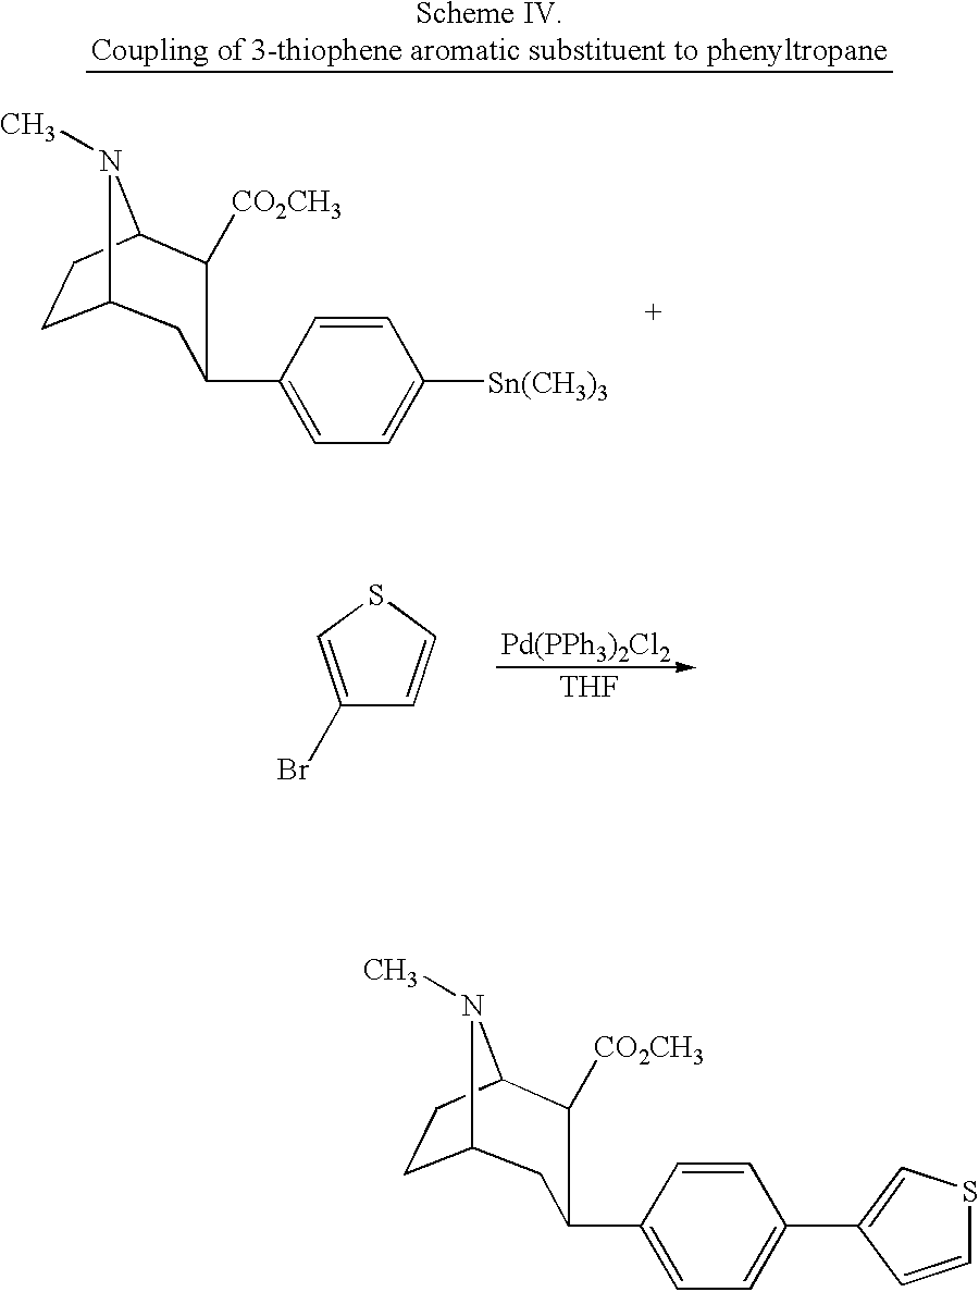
C12CCC(N1C)C([CO2CH3])C(C1=CC=C([Sn(CH3)3])C=C1)C2.C12CCC(N1C)C([CO2CH3])C(C1=CC=C(C3=CSC=C3)C=C1)C2.C1(Br)=CSC=C1.[Pd(PPh3)2Cl2].[THF]
